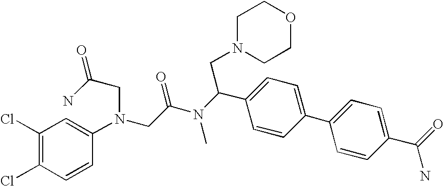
C1=CC(N(CC(N(C(CN2CCOCC2)C2=CC=C(C3=CC=C(C(=O)N)C=C3)C=C2)C)=O)CC(=O)N)=CC(Cl)=C1Cl
